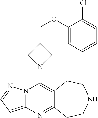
N12C(=CC=N1)N=C1C(=C2N2CC(COC3=CC=CC=C3Cl)C2)CCNCC1
